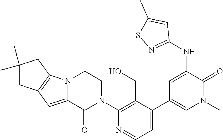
C1(N2CCN3C(=CC4=C3CC(C)(C)C4)C2=O)=C(CO)C(C2=CN(C)C(=O)C(NC3=NSC(C)=C3)=C2)=CC=N1
